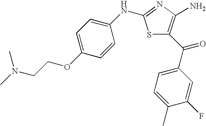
CN(C)CCOC1=CC=C(NC2=NC(N)=C(C(=O)C3=CC=C(C)C(F)=C3)S2)C=C1
